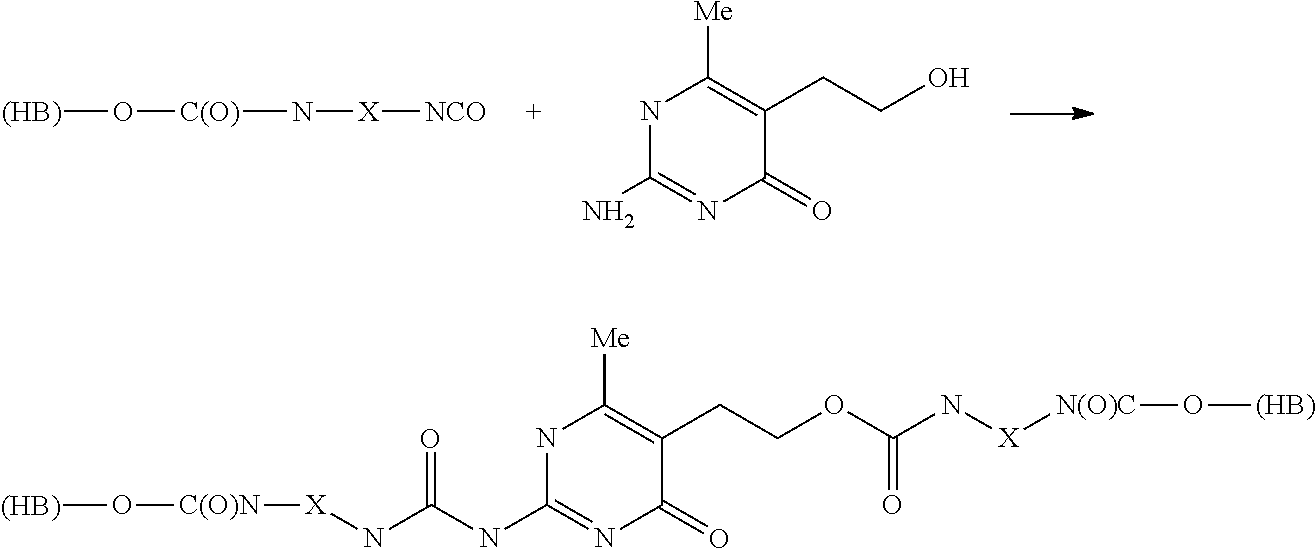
[(HB)]O[C(O)]N[X][NCO].NC1=NC(=O)C(CCO)=C([Me])N1.N(C1=NC(=O)C(CCOC(N[X][N(O)C]O[(HB)])=O)=C([Me])N1)C(N[X][C(O)N]O[(HB)])=O
